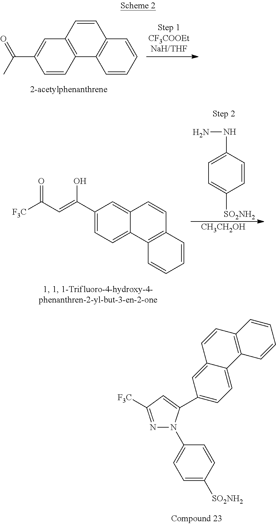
C1=CC=CC2=C1C1=C(C=C2)C=C(C(C)=O)C=C1.C(=C(C1=CC=C2C(=C1)C=CC1=C2C=CC=C1)O)C([F3C])=O.[CH3CH2OH].C1=CC(NN)=CC=C1[SO2NH2].N1=C([F3C])C=C(C2=CC=C3C(=C2)C=CC2=C3C=CC=C2)N1C1=CC=C([SO2NH2])C=C1
